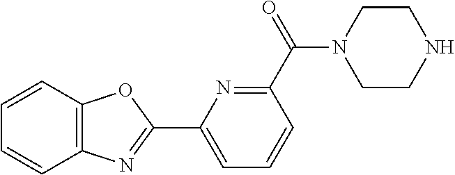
C1=CC2=C(C=C1)N=C(C1=CC=CC(C(=O)N3CCNCC3)=N1)O2
